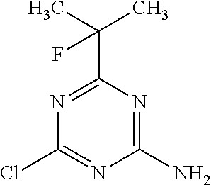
C1(N)=NC(C(C)(C)F)=NC(Cl)=N1
